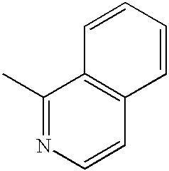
C1(C)=NC=CC2=C1C=CC=C2
